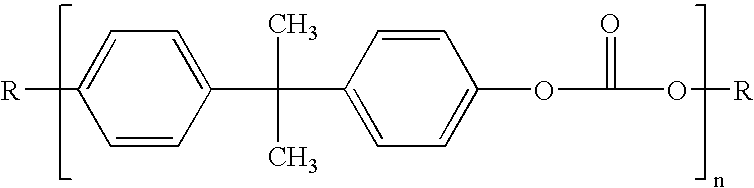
C1=CC(C(C2=CC=C(OC(=O)O[R])C=C2)(C)C)=CC=C1[R]
